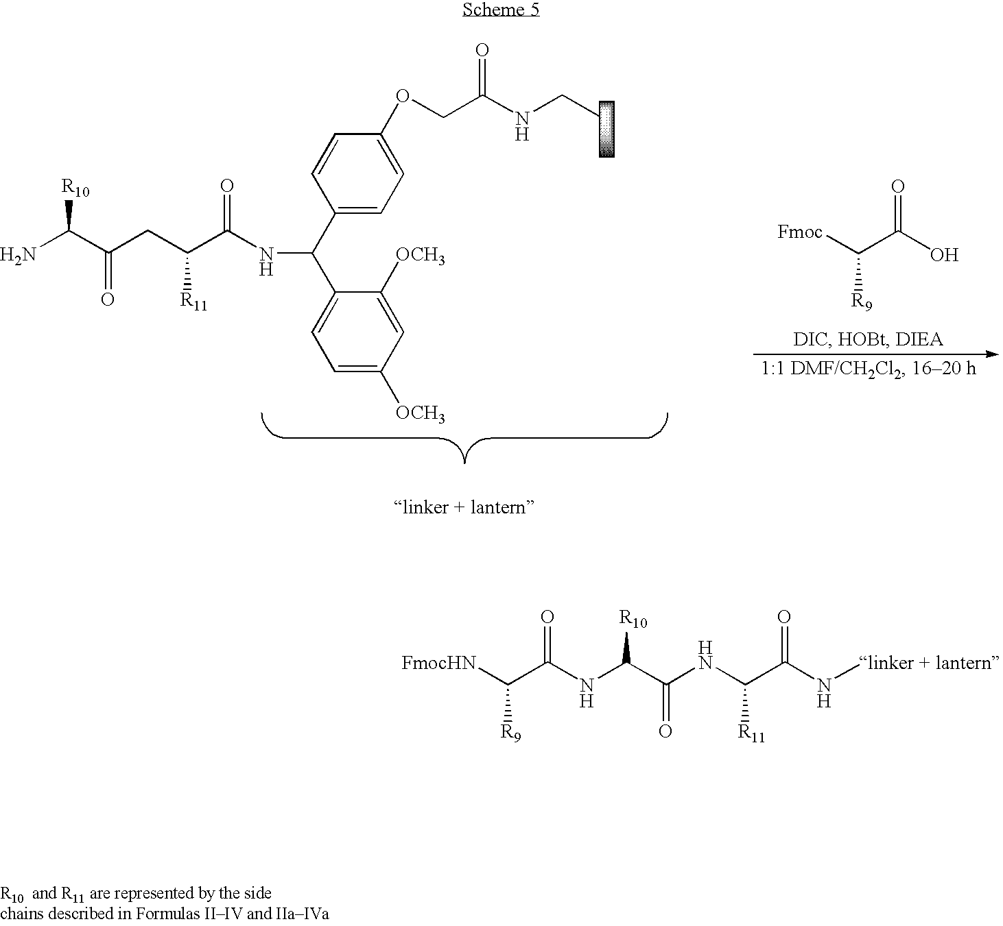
C1(C(C2=CC=C([OCH3])C=C2[OCH3])NC(C(CC(C(N)[R10])=O)[R11])=O)=CC=C(OCC(NCC)=O)C=C1.[Fmoc]C(C(O)=O)[R9].[linker + lantern]NC(C(NC(C(NC(C([FmocHN])[R9])=O)[R10])=O)[R11])=O
